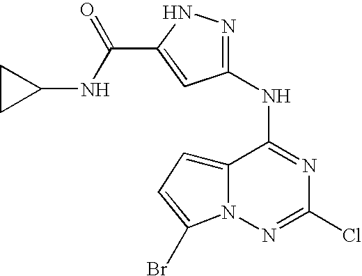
C12=CC=C(Br)N1N=C(Cl)N=C2NC1=NNC(C(NC2CC2)=O)=C1
